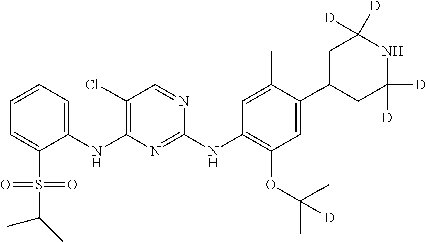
C1(NC2=C(Cl)C=NC(NC3=C(OC(C)(C)[D])C=C(C4CC([D])([D])NC([D])([D])C4)C(C)=C3)=N2)=CC=CC=C1S(=O)(=O)C(C)C
